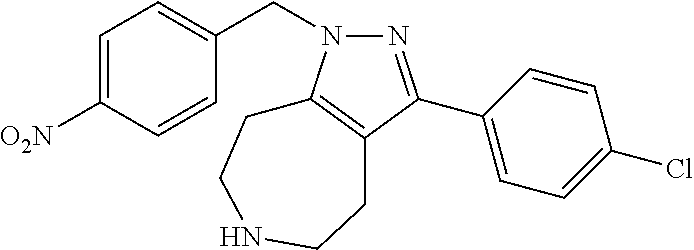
C1(C2=NN(CC3=CC=C([O2N])C=C3)C3=C2CCNCC3)=CC=C(Cl)C=C1
